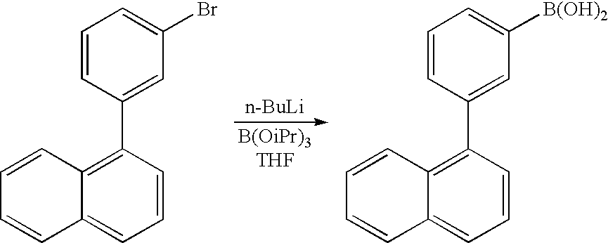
[n-BuLi].C12=CC=CC(C3=CC(Br)=CC=C3)=C1C=CC=C2.C12=CC=CC(C3=CC([B(OH)2])=CC=C3)=C1C=CC=C2
